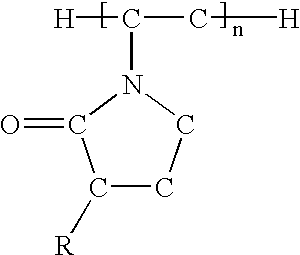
C1([R])CCN(C(C[H])[H])C1=O
